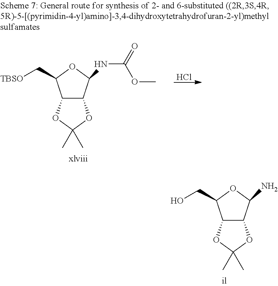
C12C(C(N)OC1CO)OC(C)(C)O2.C12C(C(NC(=O)OC)OC1C[TBSO])OC(C)(C)O2.Cl
